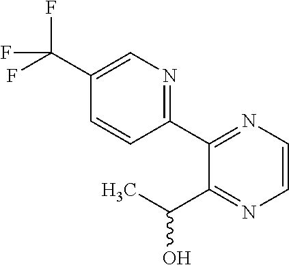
C1=CN=C(C2=NC=C(C(F)(F)F)C=C2)C(C(C)O)=N1
